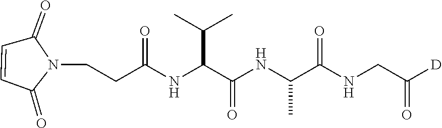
C1=CC(=O)N(CCC(NC(C(NC(C(NCC([D])=O)=O)C)=O)C(C)C)=O)C1=O
